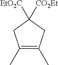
C1([EtO2C])([CO2Et])CC(C)=C(C)C1
